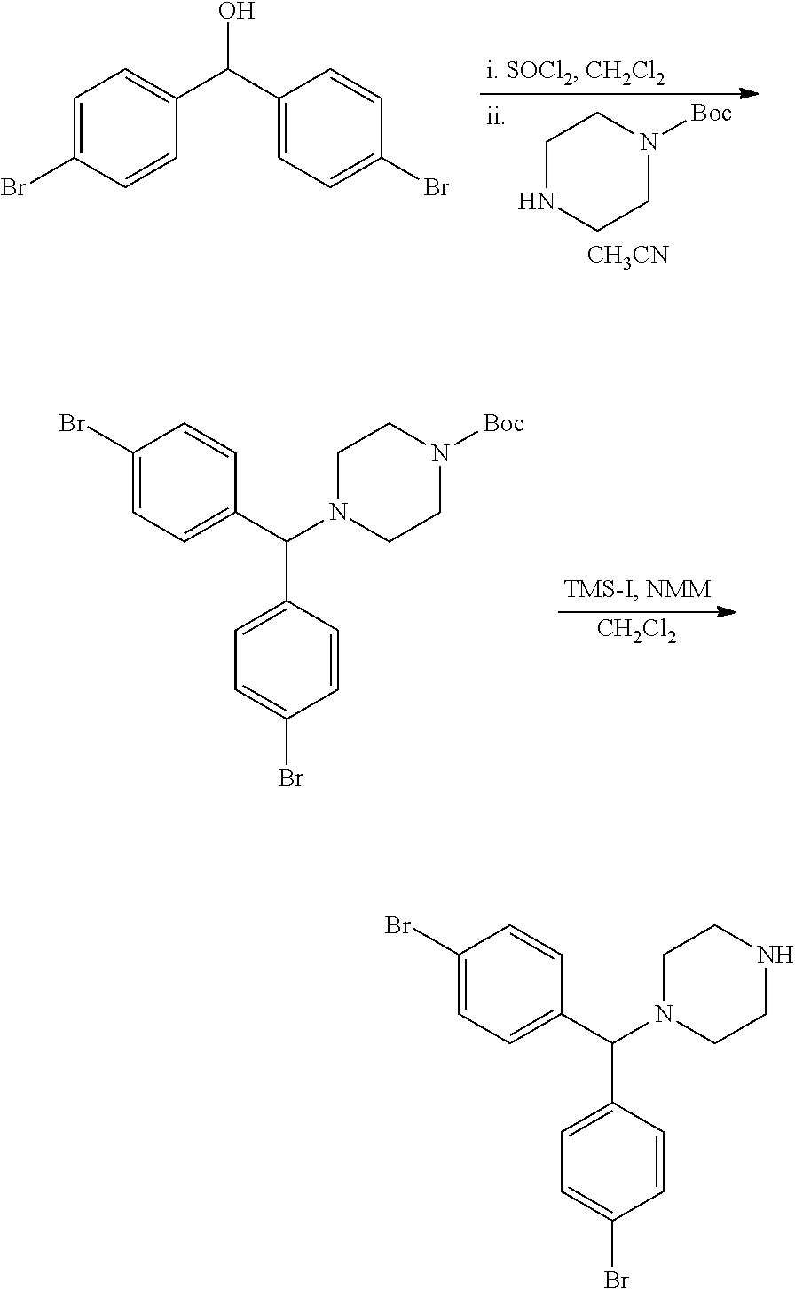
C1NCCN([Boc])C1.[CH3CN].C1=C(Br)C=CC(C(C2=CC=C(Br)C=C2)O)=C1.C1N(C(C2=CC=C(Br)C=C2)C2=CC=C(Br)C=C2)CCN([Boc])C1.[CH2Cl2].C1N(C(C2=CC=C(Br)C=C2)C2=CC=C(Br)C=C2)CCNC1
